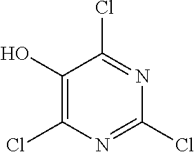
C1(O)=C(Cl)N=C(Cl)N=C1Cl
